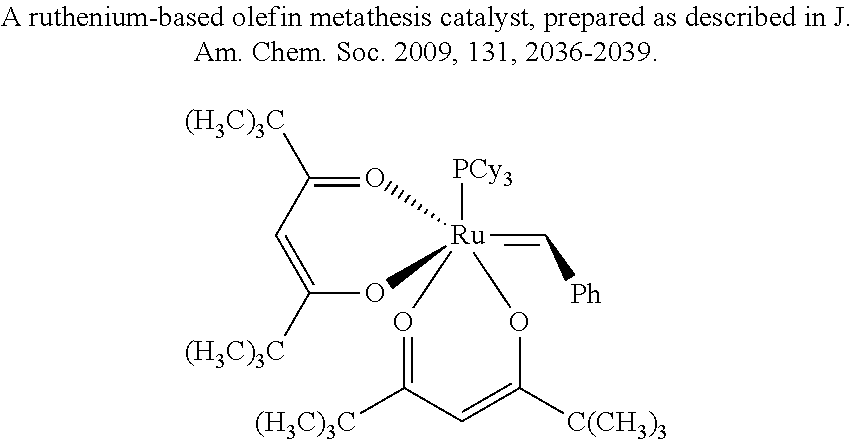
O1=C([(H3C)3C])C=C([(H3C)3C])O[Ru]12(=C[Ph])([PCy3])O=C([(H3C)3C])C=C([C(CH3)3])O2
